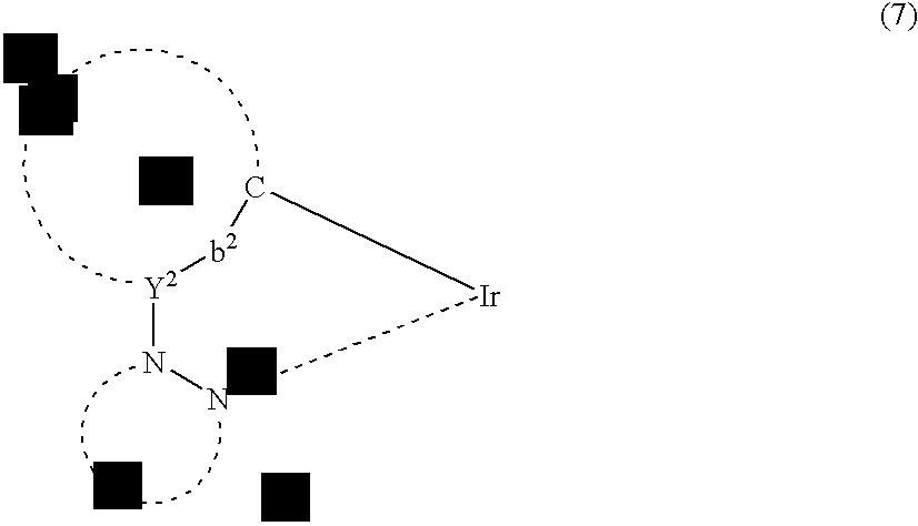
[Y2]1[b2]C[Ir]NN1
